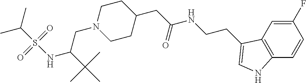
C12=C(C=C(F)C=C1)C(CCNC(=O)CC1CCN(CC(C(C)(C)C)NS(=O)(=O)C(C)C)CC1)=CN2
